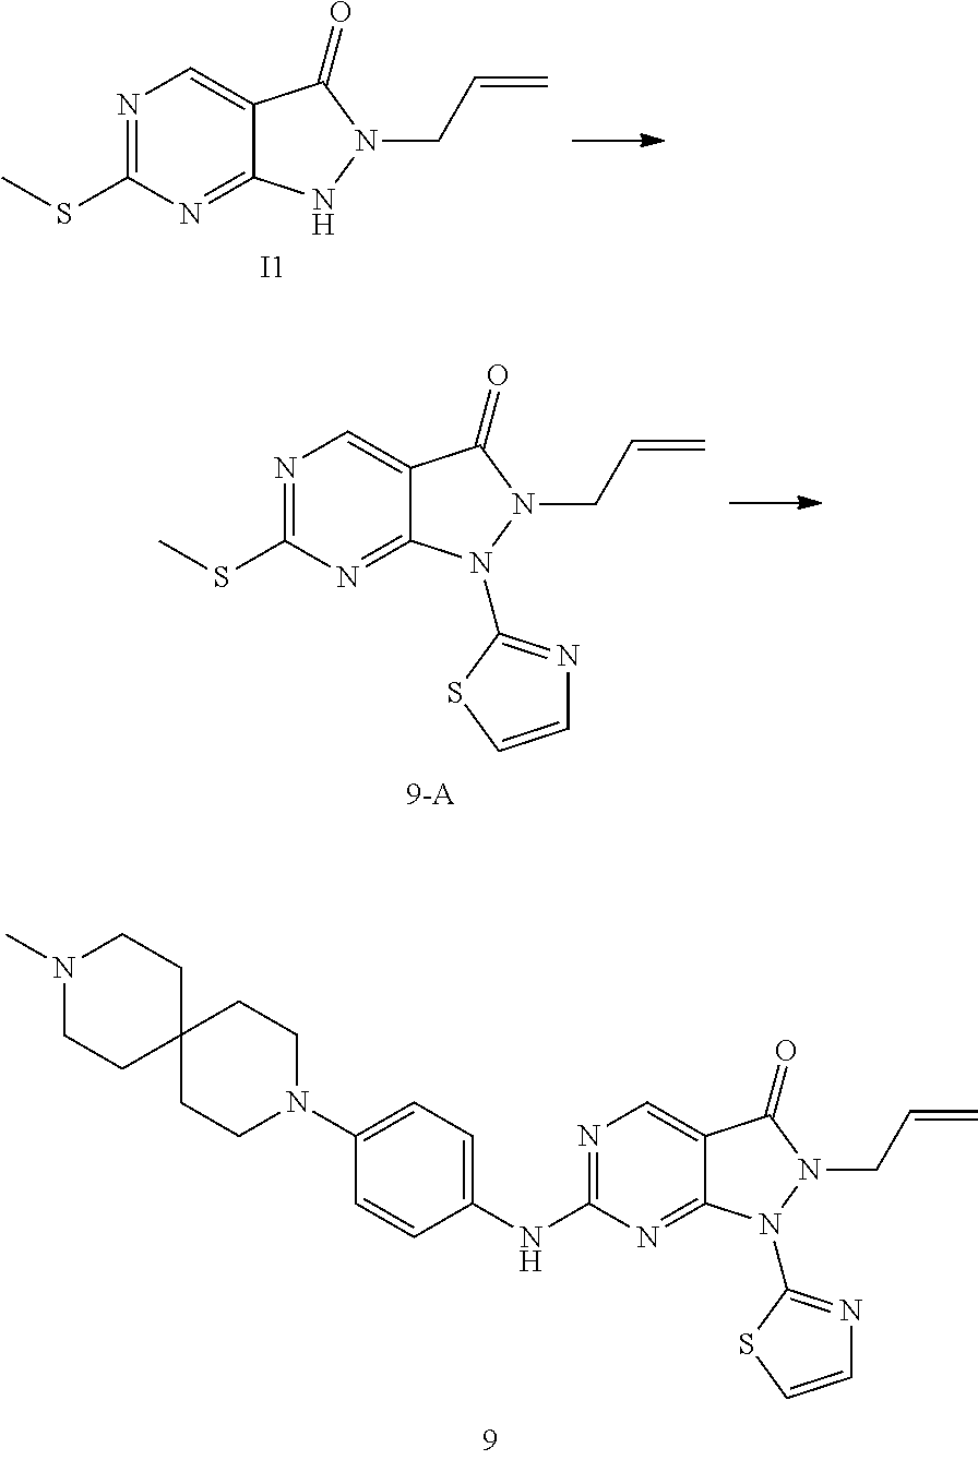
CSC1=NC=C2C(=N1)NN(CC=C)C2=O.[I1].CSC1=NC=C2C(=N1)N(C1=NC=CS1)N(CC=C)C2=O.C12(CCN(C)CC1)CCN(C1=CC=C(NC3=NC=C4C(=N3)N(C3=NC=CS3)N(CC=C)C4=O)C=C1)CC2
